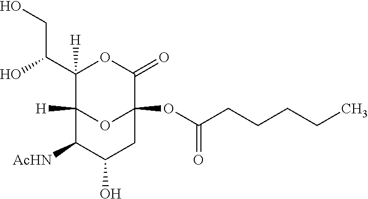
C1(C(O)CO)([H])C2([H])OC(OC(CCCCC)=O)(C(=O)O1)CC(O)C2[AcHN]
